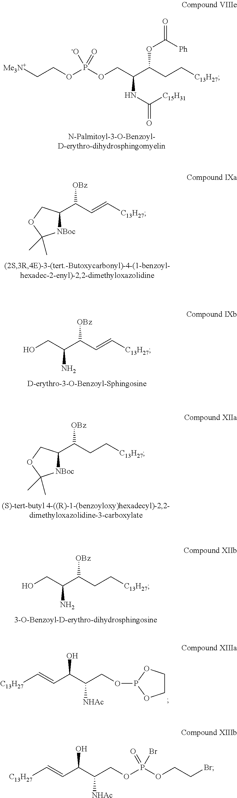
C([C15H31])(=O)NC(C(CC[C13H27])OC([Ph])=O)COP(OCC[Me3N+])([-O])=O.C1(C(C=C[C13H27])[OBz])[NBoc]C(C)(C)OC1.C(C(C=C[C13H27])[OBz])(N)CO.C1(C(CC[C13H27])[OBz])[NBoc]C(C)(C)OC1.C(C(CC[C13H27])[OBz])(N)CO.[C13H27]C=CC(C(COP1OCCO1)[NHAc])O.[C13H27]C=CC(C(COP(OCCBr)(=O)Br)[NHAc])O
